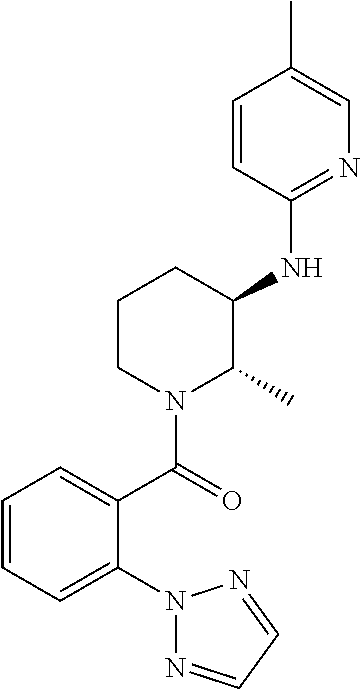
C1=CC(NC2CCCN(C(=O)C3=CC=CC=C3N3N=CC=N3)C2C)=NC=C1C
